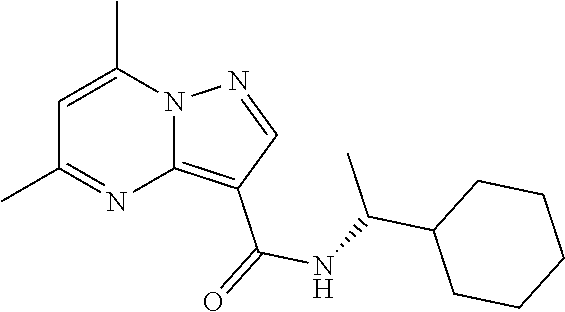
C12=C(C(=O)NC(C3CCCCC3)C)C=NN1C(C)=CC(C)=N2
